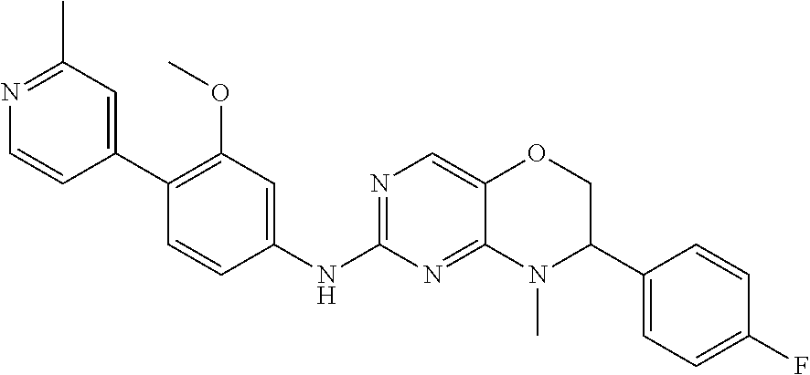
C1(C2=C(OC)C=C(NC3=NC=C4C(=N3)N(C)C(C3=CC=C(F)C=C3)CO4)C=C2)=CC(C)=NC=C1
